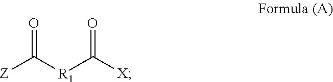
[Z]C([R1]C([X])=O)=O
